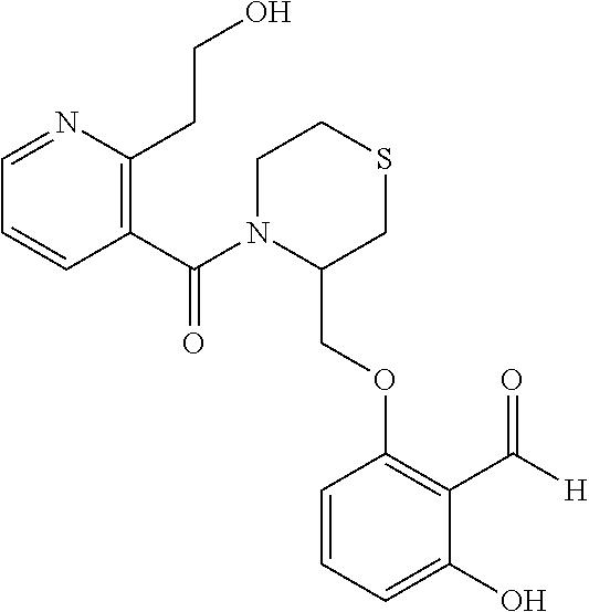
C1=NC(CCO)=C(C(N2C(COC3=C(C([H])=O)C(O)=CC=C3)CSCC2)=O)C=C1
